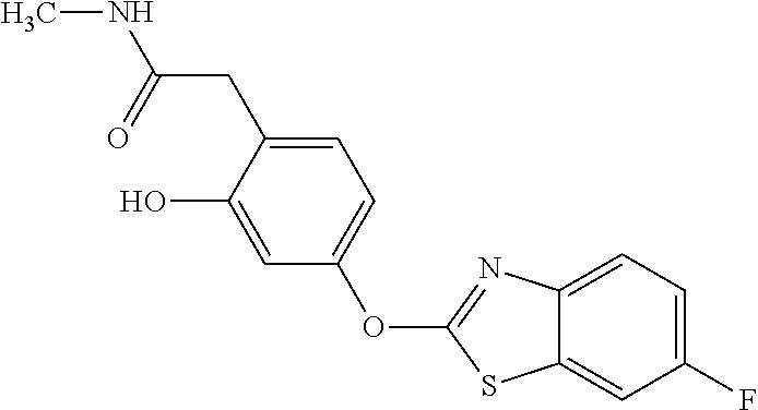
C12=CC(F)=CC=C1N=C(OC1=CC=C(CC(NC)=O)C(O)=C1)S2
